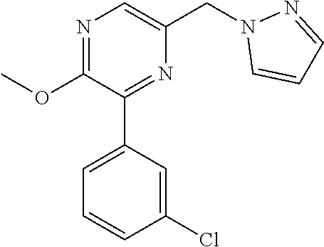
C1(OC)=NC=C(CN2C=CC=N2)N=C1C1=CC=CC(Cl)=C1
